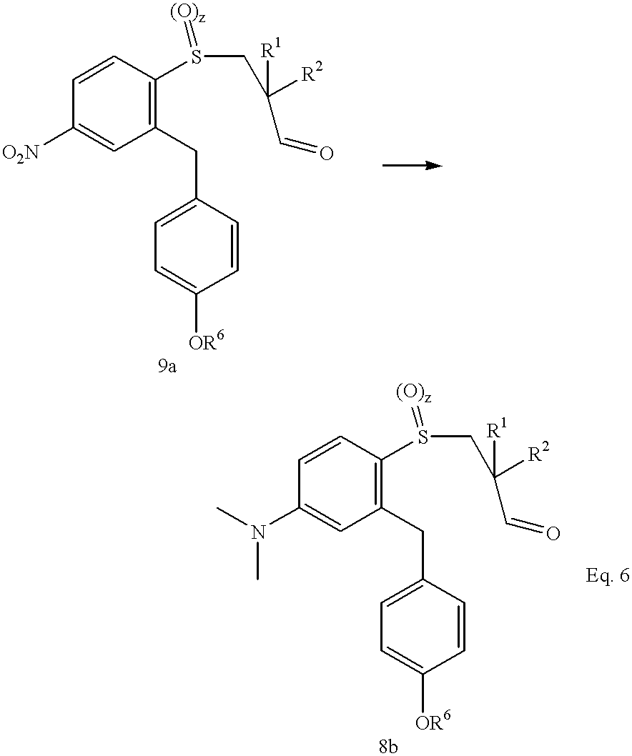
C1=CC(S(CC([R2])([R1])C=O)=[(O)z])=C(CC2=CC=C([OR6])C=C2)C=C1[O2N].C1=CC(S(CC([R2])([R1])C=O)=[(O)z])=C(CC2=CC=C([OR6])C=C2)C=C1N(C)C.[Eq. 6]
